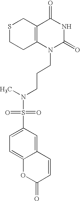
S1CCC2=C(C1)C(=O)NC(=O)N2CCCN(S(C1=CC=C2C(=C1)C=CC(=O)O2)(=O)=O)C
